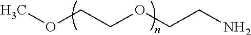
COCCOCCN
